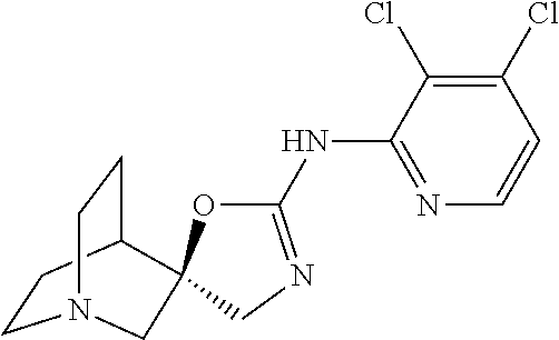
C1CC2CCN1CC21OC(NC2=NC=CC(Cl)=C2Cl)=NC1
